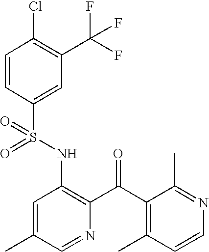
C1=CC(S(NC2=C(C(C3=C(C)C=CN=C3C)=O)N=CC(C)=C2)(=O)=O)=CC(C(F)(F)F)=C1Cl
